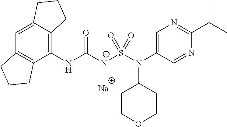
[Na].C1(NC([N-]S(N(C2=CN=C(C(C)C)N=C2)C2CCOCC2)(=O)=O)=O)=C2C(=CC3=C1CCC3)CCC2
